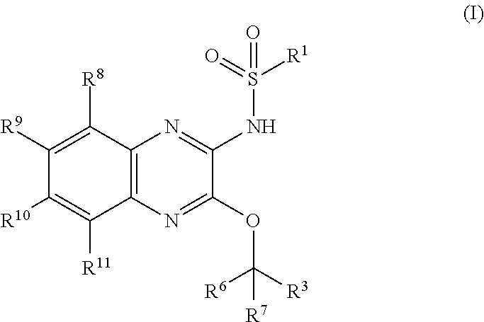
C12=C(N=C(OC([R6])([R3])[R7])C(NS([R1])(=O)=O)=N1)C([R11])=C([R10])C([R9])=C2[R8]
